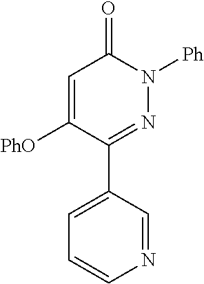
C1(C2=NN([Ph])C(=O)C=C2[PhO])=CC=CN=C1
